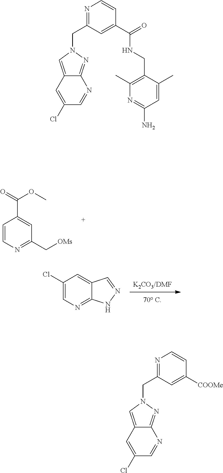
[K2CO3/DMF].C1(Cl)=CN=C2C(=C1)C=NN2.C1=CN=C(C[OMs])C=C1C(=O)OC.N1(CC2=NC=CC(C(=O)NCC3=C(C)N=C(N)C=C3C)=C2)C=C2C(=N1)N=CC(Cl)=C2.N1(CC2=NC=CC([COOMe])=C2)C=C2C(=N1)N=CC(Cl)=C2
